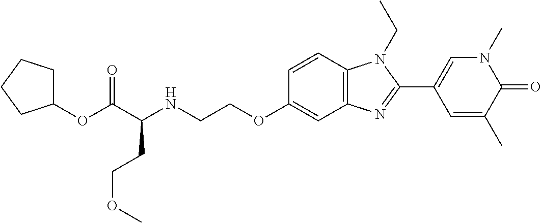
C1=CC2=C(C=C1OCCNC(C(OC1CCCC1)=O)CCOC)N=C(C1=CN(C)C(=O)C(C)=C1)N2CC
